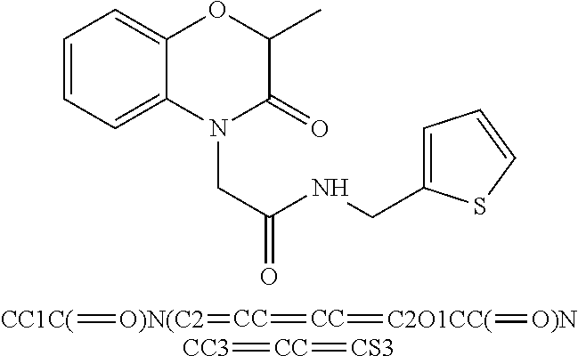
C1=CC=C2C(=C1)OC(C)C(=O)N2CC(NCC1=CC=CS1)=O.[CC1C(]=[O)N(C2]=[CC]=[CC]=[C2O1CC(]=[O)N].[CC3]=[CC]=[CS3]
